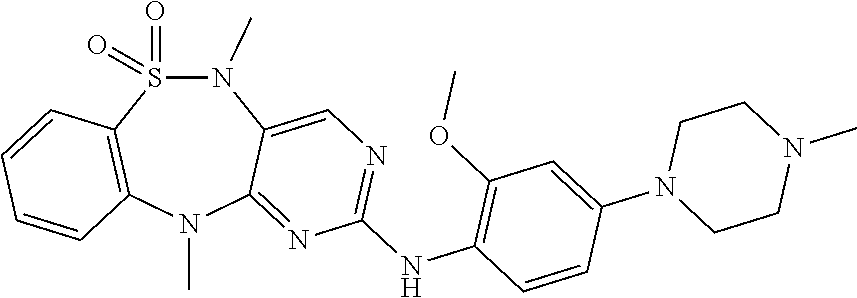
N1(C)S(=O)(=O)C2=C(N(C)C3=NC(NC4=C(OC)C=C(N5CCN(C)CC5)C=C4)=NC=C13)C=CC=C2
